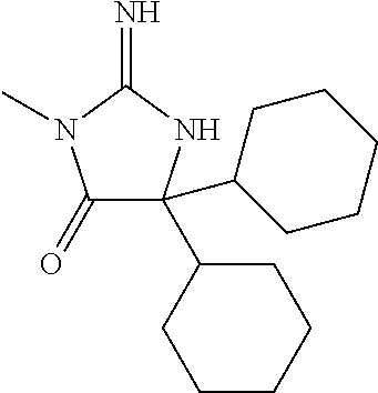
C1(=O)C(C2CCCCC2)(C2CCCCC2)NC(=N)N1C
